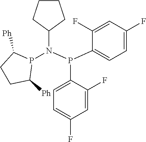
C1(N(P(C2=CC=C(F)C=C2F)C2=CC=C(F)C=C2F)P2C([Ph])CCC2[Ph])CCCC1
